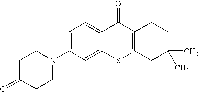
C1CN(C2=CC=C3C(=C2)SC2=C(C3=O)CCC(C)(C)C2)CCC1=O
